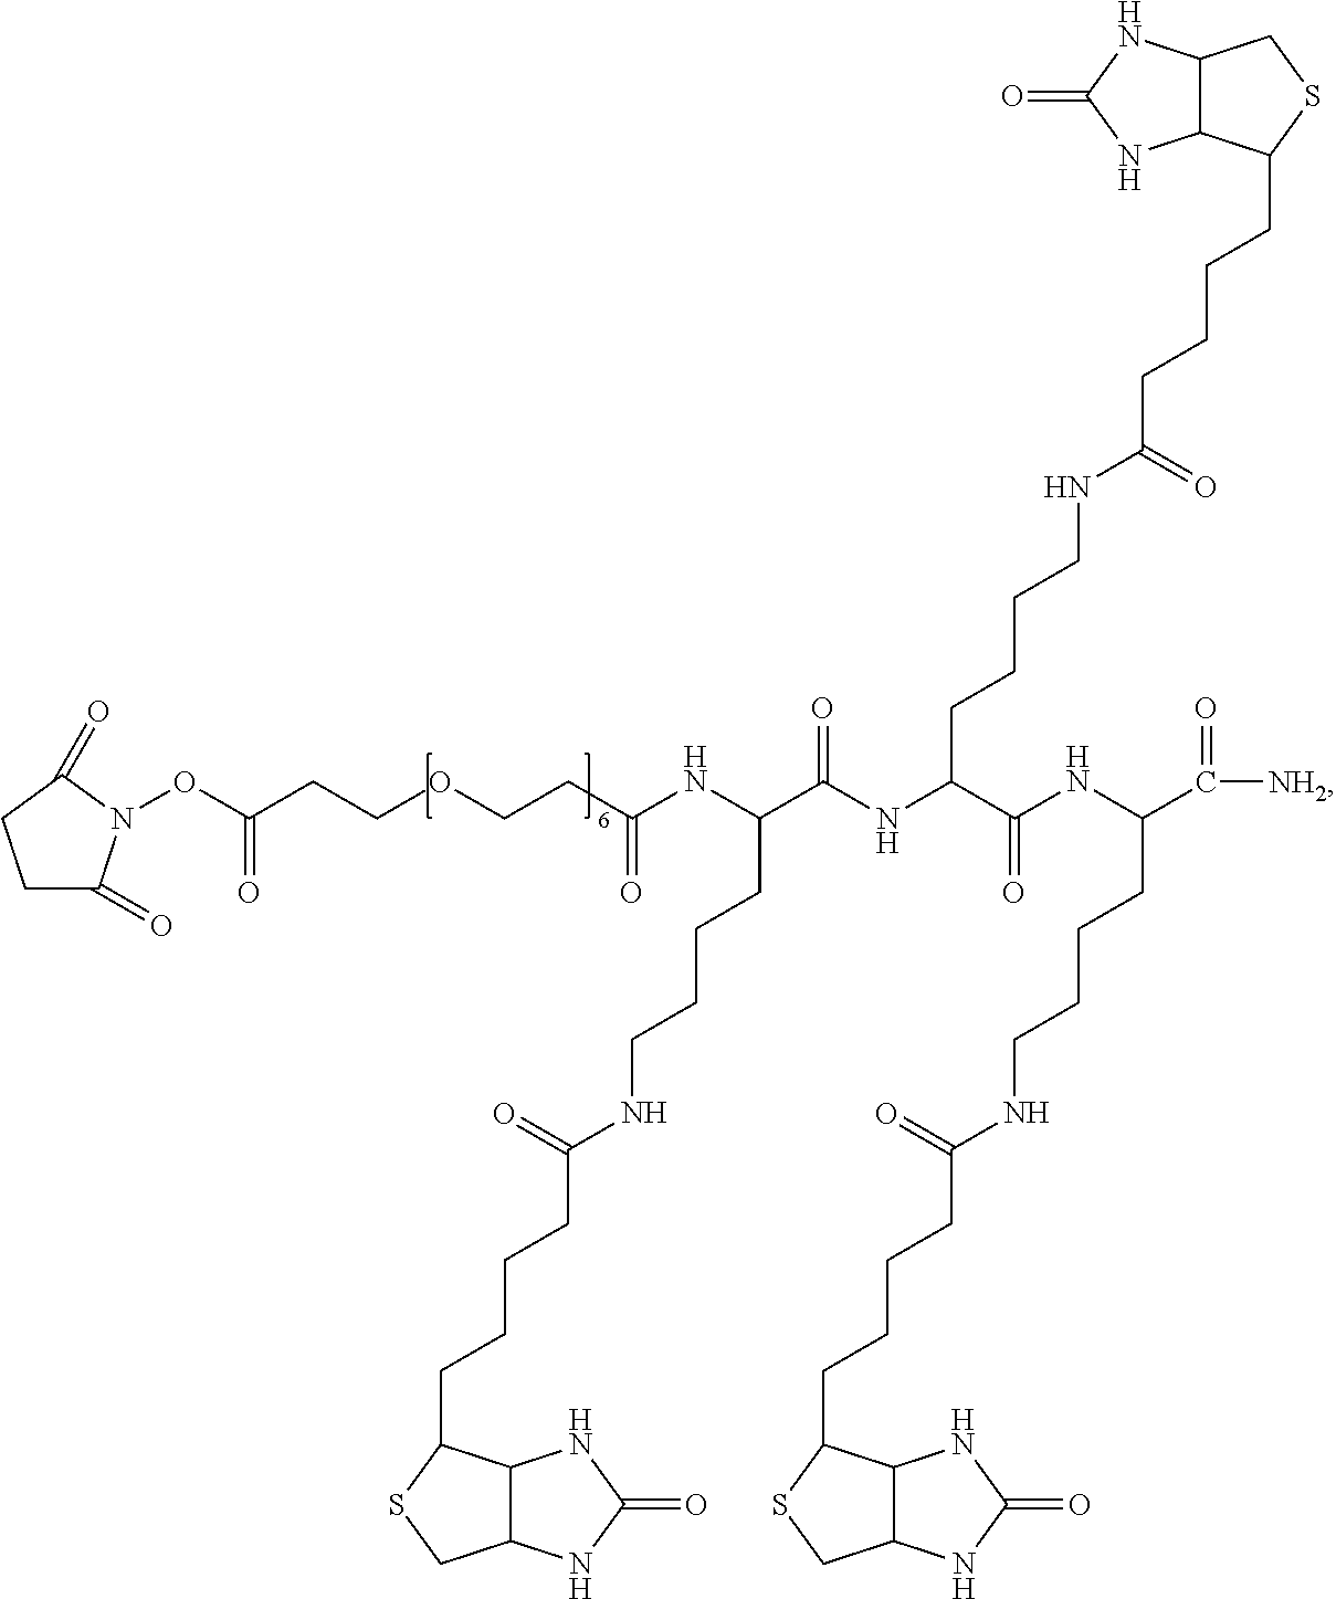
C(CC(NC(C(NC(C(NC(C([NH2])=O)CCCCNC(=O)CCCCC1C2C(NC(=O)N2)CS1)=O)CCCCNC(=O)CCCCC1C2C(CS1)NC(=O)N2)=O)CCCCNC(=O)CCCCC1C2C(NC(=O)N2)CS1)=O)OCCC(ON1C(=O)CCC1=O)=O
